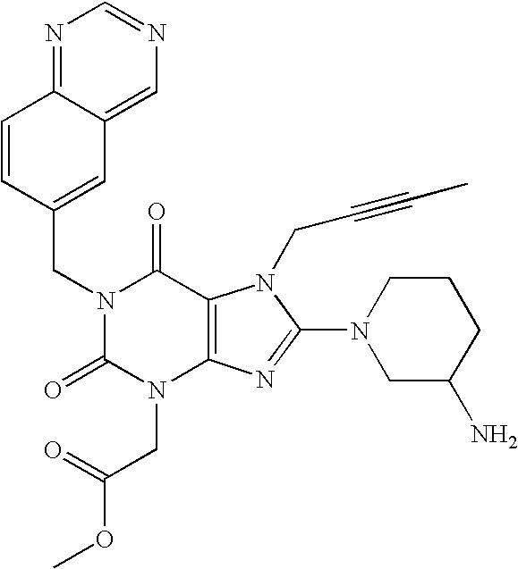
C1=CC(CN2C(=O)N(CC(OC)=O)C3=C(C2=O)N(CC#CC)C(N2CC(N)CCC2)=N3)=CC2=CN=CN=C12
